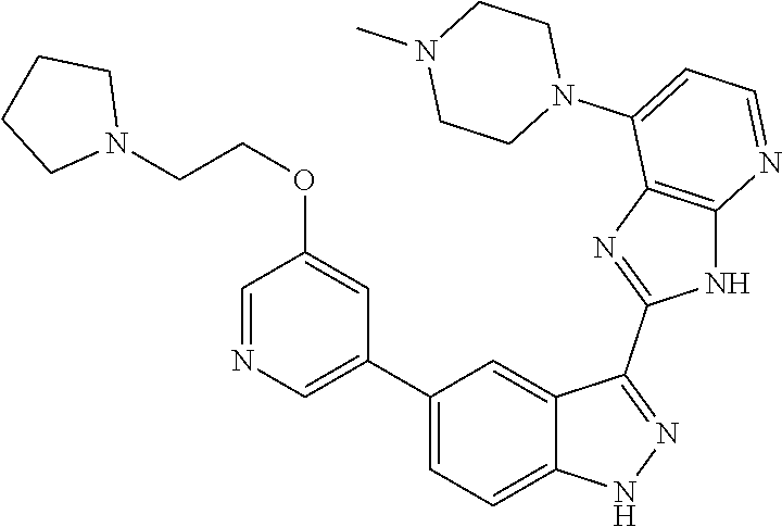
C1(C2=CC=C3C(=C2)C(C2=NC4=C(N2)N=CC=C4N2CCN(C)CC2)=NN3)=CN=CC(OCCN2CCCC2)=C1
